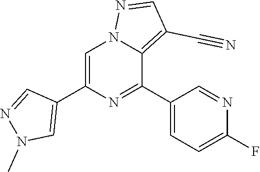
C1=C(C2=CN(C)N=C2)N=C(C2=CC=C(F)N=C2)C2=C(C#N)C=NN12
